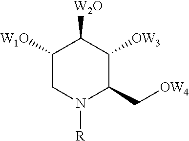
C1([W1O])CN([R])C(C[OW4])C([OW3])C1[W2O]
